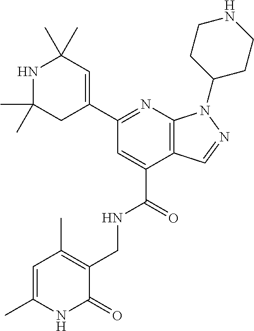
C(C1=CC(C2=CC(C)(C)NC(C)(C)C2)=NC2=C1C=NN2C1CCNCC1)(NCC1=C(C)C=C(C)NC1=O)=O
